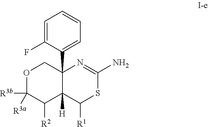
O1C([R3a])([R3b])C([R2])C2([H])C(C3=CC=CC=C3F)(C1)N=C(N)SC2[R1]
